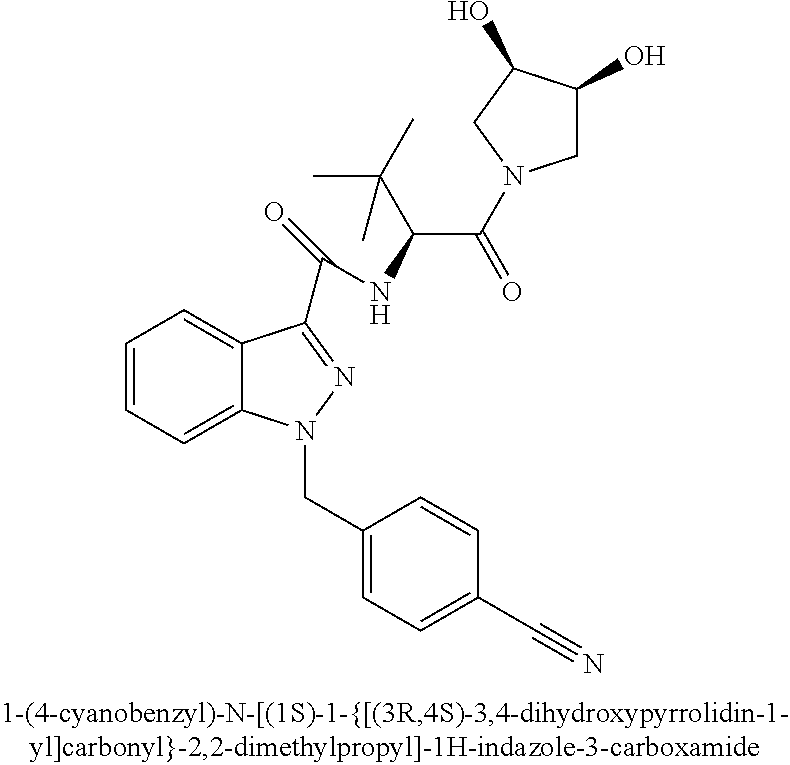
C1=CC=C2C(=C1)C(C(=O)NC(C(=O)N1CC(O)C(O)C1)C(C)(C)C)=NN2CC1=CC=C(C#N)C=C1
